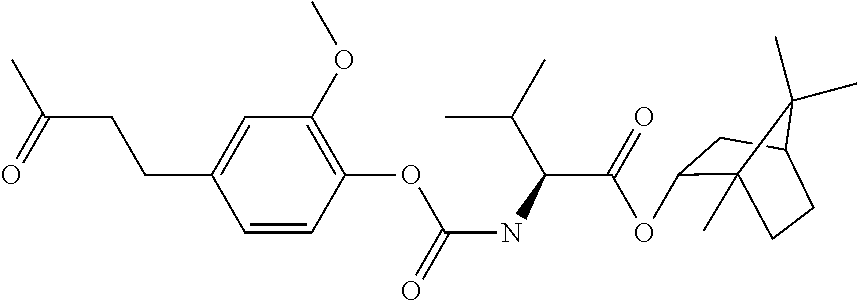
C1(OC(C(NC(=O)OC2=C(OC)C=C(CCC(C)=O)C=C2)C(C)C)=O)C2(C)CCC(C1)C2(C)C
